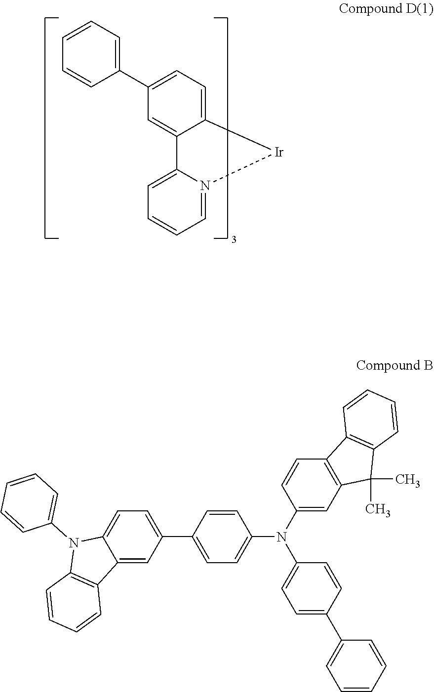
C1(C2=CC=C3C(=C2)C2=CC=CC=N2[Ir]3)=CC=CC=C1.C1=CC(C2=CC=C3C(=C2)C2=C(N3C3=CC=CC=C3)C=CC=C2)=CC=C1N(C1=CC2=C(C=C1)C1=C(C2(C)C)C=CC=C1)C1=CC=C(C2=CC=CC=C2)C=C1
